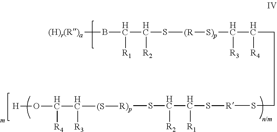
CBC(C(S[(R][S)p]C(C([R4])CCS[R]SC([R1])C([R2])S[R)p][(S]C([R3])C([R4])O[H])[R3])[R2])[R1]
